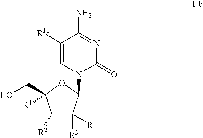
C1([R11])=CN(C2C([R3])([R4])C([R2])C([R1])(CO)O2)C(=O)N=C1N
